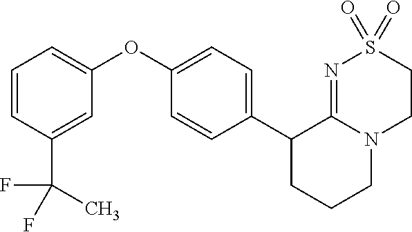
C1(C2CCCN3C2=NS(=O)(=O)CC3)=CC=C(OC2=CC=CC(C(F)(F)C)=C2)C=C1
